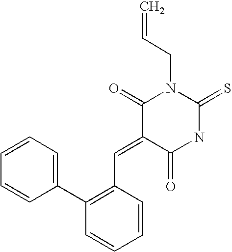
C1(C2=C(C=C3C(=O)NC(=S)N(CC=C)C3=O)C=CC=C2)=CC=CC=C1
